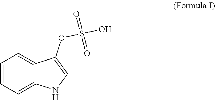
C1=CC=C2C(=C1)C(OS(=O)(=O)O)=CN2
